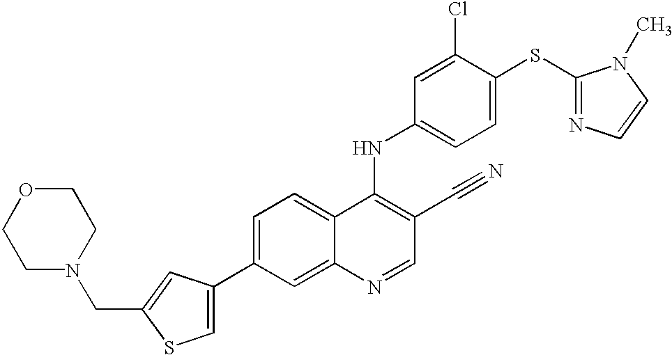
C1N(CC2=CC(C3=CC=C4C(=C3)N=CC(C#N)=C4NC3=CC=C(SC4=NC=CN4C)C(Cl)=C3)=CS2)CCOC1
